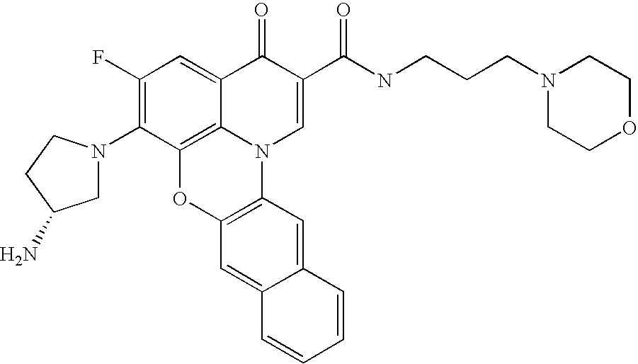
C1(F)=C(N2CC(N)CC2)C2=C3C(=C1)C(=O)C(C(=O)NCCCN1CCOCC1)=CN3C1=C(O2)C=C2C(=C1)C=CC=C2
